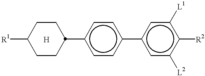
c1cc(-c2cc([L2])c([R2])c([L1])c2)ccc1C1CCC([R1])CC1.[H]
